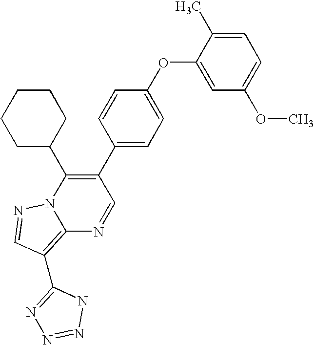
C12=C(C3=NN=NN3)C=NN1C(C1CCCCC1)=C(C1=CC=C(OC3=CC(OC)=CC=C3C)C=C1)C=N2
